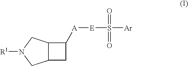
C12C(CC1[A][E]S(=O)(=O)[Ar])CN([R1])C2
